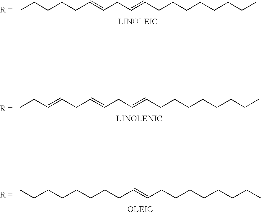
CCCCCC=CCC=CCCCCCCCC.CCC=CCC=CCC=CCCCCCCCC.CCCCCCCCC=CCCCCCCCC
